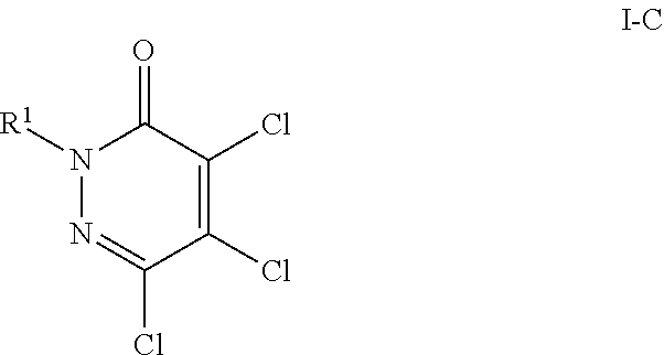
N1([R1])N=C(Cl)C(Cl)=C(Cl)C1=O
